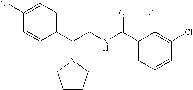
C1(Cl)=CC=C(C(CNC(C2=CC=CC(Cl)=C2Cl)=O)N2CCCC2)C=C1
